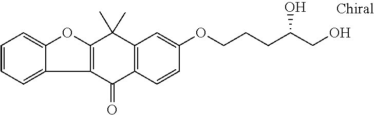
C1(=O)C2=C(C(C)(C)C3=C1C1=CC=CC=C1O3)C=C(OCCCC(CO)O)C=C2
